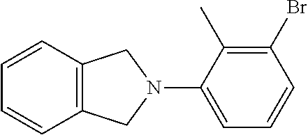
C12=C(C=CC=C1)CN(C1=CC=CC(Br)=C1C)C2
